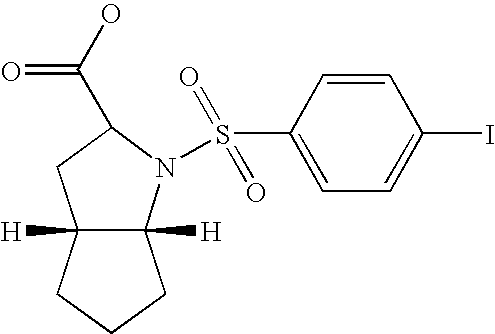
C12([H])C([H])(CCC1)N(S(C1=CC=C(I)C=C1)(=O)=O)C(C(O)=O)C2
